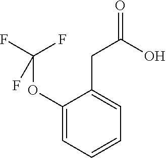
C1(CC(O)=O)=CC=CC=C1OC(F)(F)F
